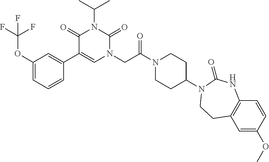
C1=CC=C(OC(F)(F)F)C=C1C1=CN(CC(N2CCC(N3C(=O)NC4=C(C=C(OC)C=C4)CC3)CC2)=O)C(=O)N(C(C)C)C1=O
